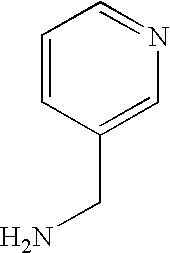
NCC1=CN=CC=C1
